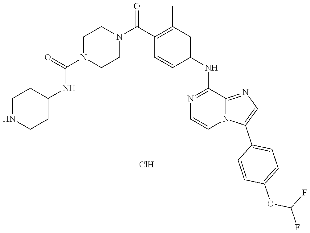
Cl.N1=C(NC2=CC(C)=C(C(N3CCN(C(=O)NC4CCNCC4)CC3)=O)C=C2)C2=NC=C(C3=CC=C(OC(F)F)C=C3)N2C=C1
